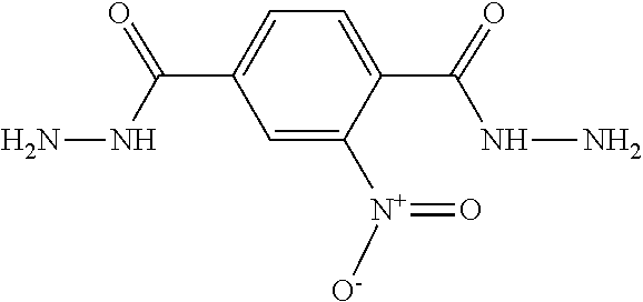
C1(C(NN)=O)=CC=C(C(=O)NN)C([N+]([O-])=O)=C1
